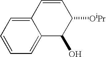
C12=CC=CC=C1C(O)C([OiPr])C=C2
